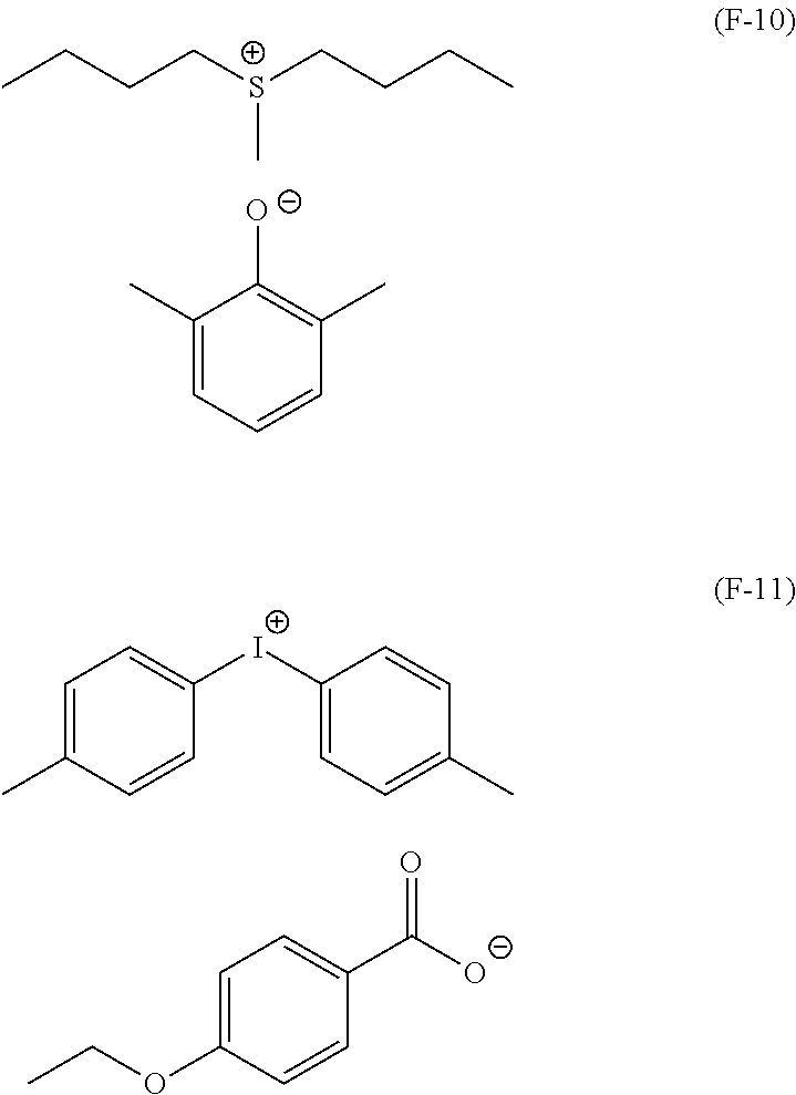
CCCC[S+](CCCC)C.C1(C)=CC=CC(C)=C1[O-].C1=C(C)C=CC([I+]C2=CC=C(C)C=C2)=C1.C1=C(OCC)C=CC(C([O-])=O)=C1
